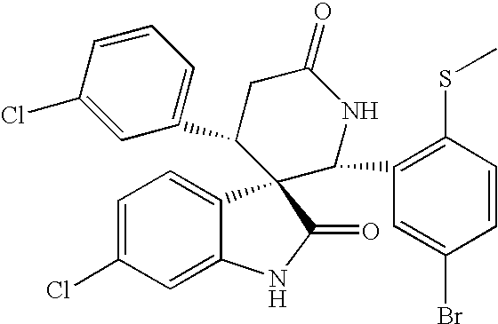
C1(C2CC(=O)NC(C3=C(SC)C=CC(Br)=C3)C23C2=CC=C(Cl)C=C2NC3=O)=CC=CC(Cl)=C1
